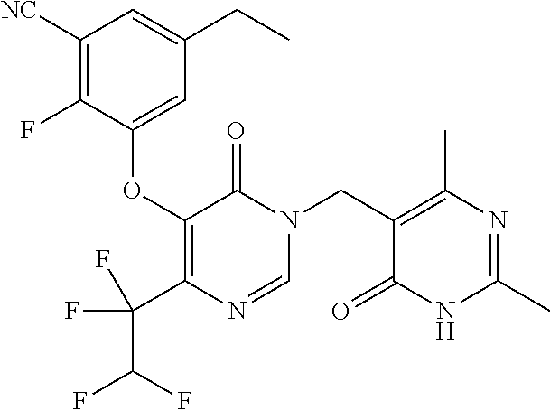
C1([NC])=C(F)C(OC2=C(C(F)(C(F)F)F)N=CN(CC3=C(C)N=C(C)NC3=O)C2=O)=CC(CC)=C1
